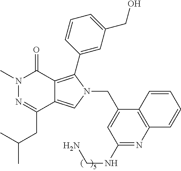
CN1N=C(CC(C)C)C2=CN(CC3=CC(NCN)=NC4=C3C=CC=C4)C(C3=CC(CO)=CC=C3)=C2C1=O
